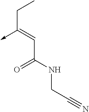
C(C(NCC#N)=O)=C(CC)->C
